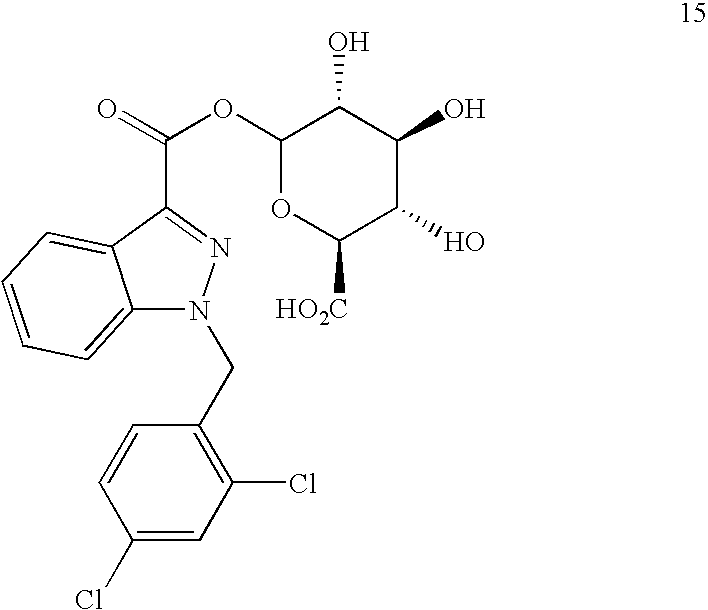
C1(OC(=O)C2=NN(CC3=C(Cl)C=C(Cl)C=C3)C3=CC=CC=C32)OC([HO2C])C(O)C(O)C1O
